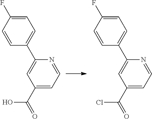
C1=C(F)C=CC(C2=CC(C(=O)O)=CC=N2)=C1.C1=C(F)C=CC(C2=CC(C(=O)Cl)=CC=N2)=C1
